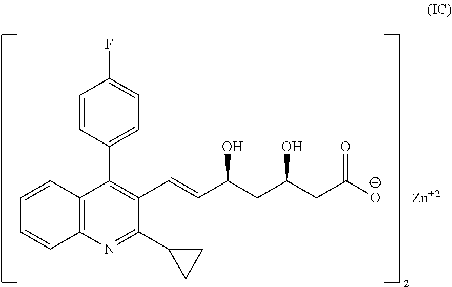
C12=C(N=C(C3CC3)C(C=CC(CC(CC([O-])=O)O)O)=C1C1=CC=C(F)C=C1)C=CC=C2.[Zn]
